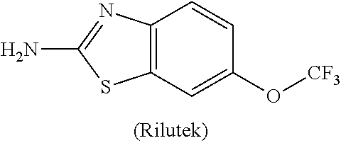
C12=C(C=C(O[CF3])C=C1)SC(N)=N2
